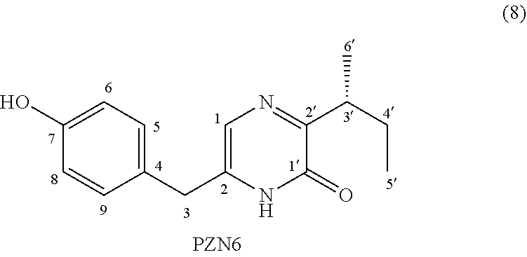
C1(CC2=CN=C(C(CC)C)C(=O)N2)=CC=C(O)C=C1
